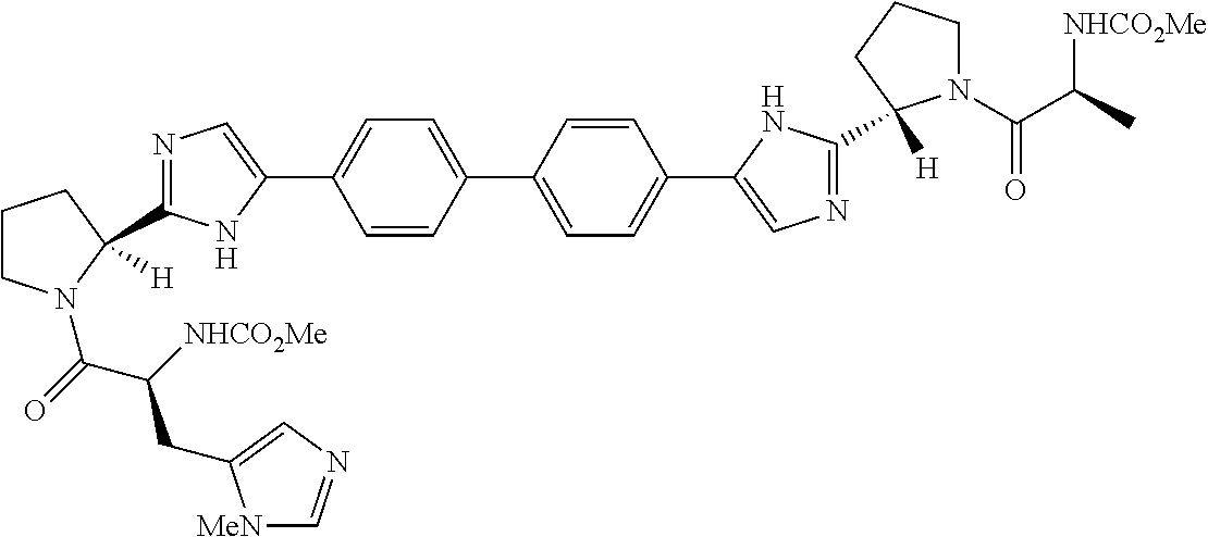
C1=CC(C2=CC=C(C3=CN=C(C4([H])N(C(C(C)[NHCO2Me])=O)CCC4)N3)C=C2)=CC=C1C1=CN=C(C2([H])CCCN2C(=O)C([NHCO2Me])CC2=CN=C[MeN]2)N1
